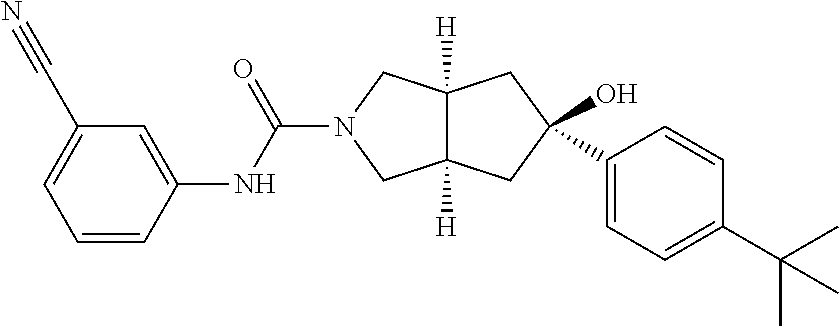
O=C(N1CC2([H])C([H])(C1)CC(O)(C1=CC=C(C(C)(C)C)C=C1)C2)NC1=CC(C#N)=CC=C1
